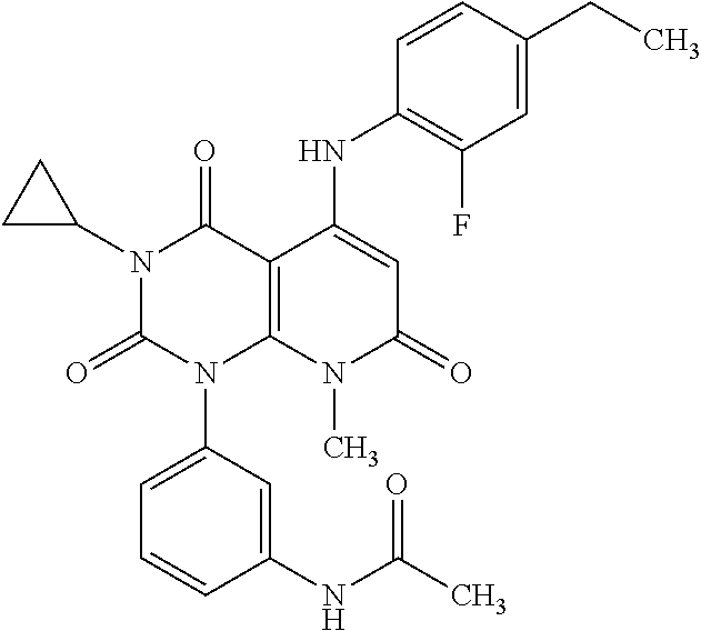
N1(C2CC2)C(=O)N(C2=CC=CC(NC(C)=O)=C2)C2=C(C1=O)C(NC1=C(F)C=C(CC)C=C1)=CC(=O)N2C
